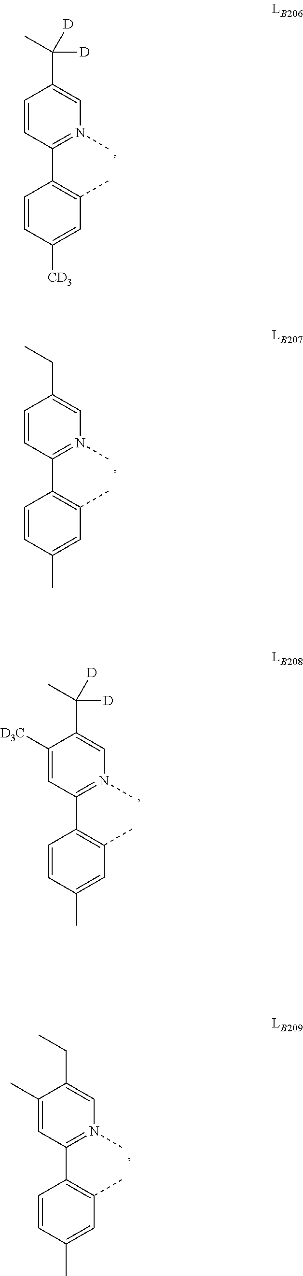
C1([CD3])=CC(C)=C(C2=N(C)C=C(C(C)([D])[D])C=C2)C=C1.C1(C)=CC(C)=C(C2=N(C)C=C(CC)C=C2)C=C1.C1(C)=CC(C)=C(C2=N(C)C=C(C(C)([D])[D])C([D3C])=C2)C=C1.C1(C)=CC(C)=C(C2=N(C)C=C(CC)C(C)=C2)C=C1
